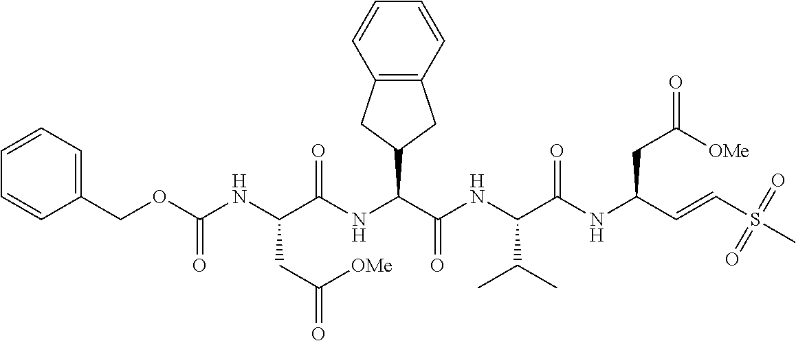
N(C(C(NC(C(NC(C=CS(C)(=O)=O)CC(=O)[OMe])=O)C(C)C)=O)C1CC2=C(C1)C=CC=C2)C(C(NC(OCC1=CC=CC=C1)=O)CC(=O)[OMe])=O
